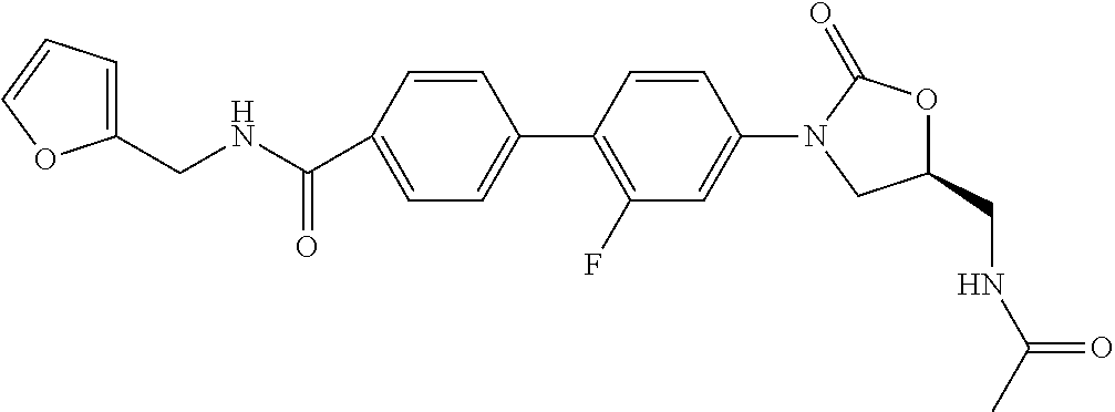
C1(C(NCC2=CC=CO2)=O)=CC=C(C2=C(F)C=C(N3C(=O)OC(CNC(C)=O)C3)C=C2)C=C1
